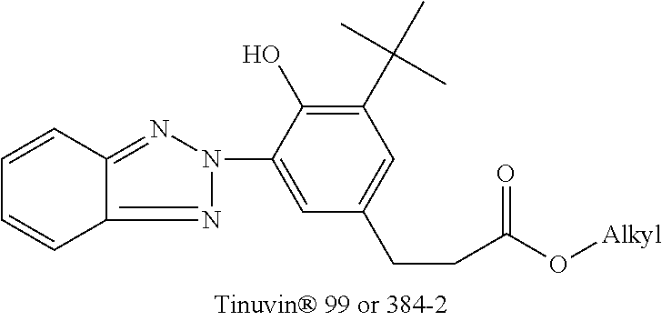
C1=CC2=NN(C3=CC(CCC(O[Alkyl])=O)=CC(C(C)(C)C)=C3O)N=C2C=C1
